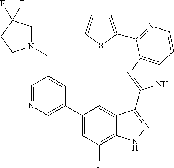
C1=C(C2=CC(F)=C3C(=C2)C(C2=NC4=C(N2)C=CN=C4C2=CC=CS2)=NN3)C=C(CN2CC(F)(F)CC2)C=N1
